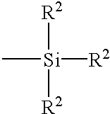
[R2][Si]([R2])([R2])C
